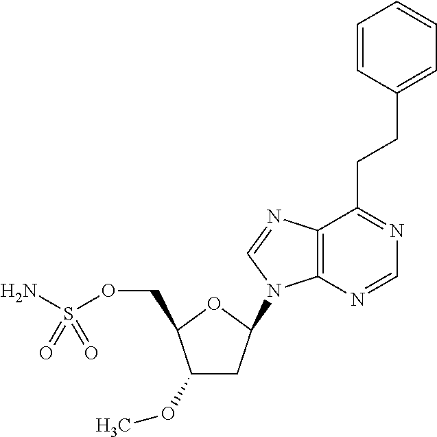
C1(OC)CC(N2C3=C(C(CCC4=CC=CC=C4)=NC=N3)N=C2)OC1COS(N)(=O)=O
